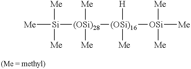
[Me][Si]([(OSi)28]([Me])([Me])[(OSi)16]([OSi]([Me])([Me])[Me])([H])[Me])([Me])[Me]
